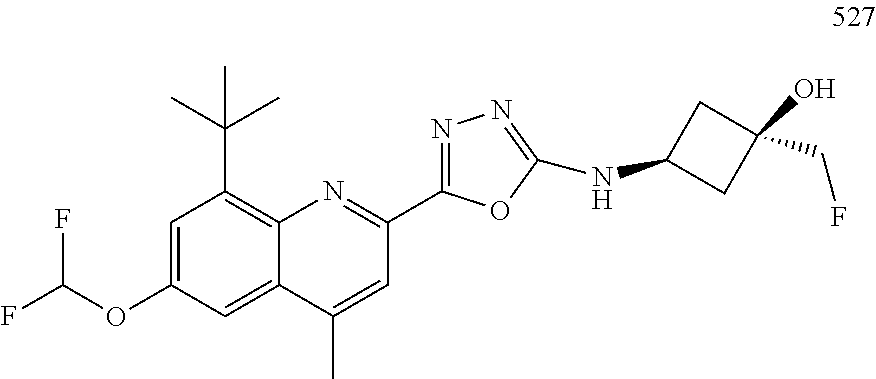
C12=C(C(C)(C)C)C=C(OC(F)F)C=C1C(C)=CC(C1=NN=C(NC3CC(O)(CF)C3)O1)=N2
